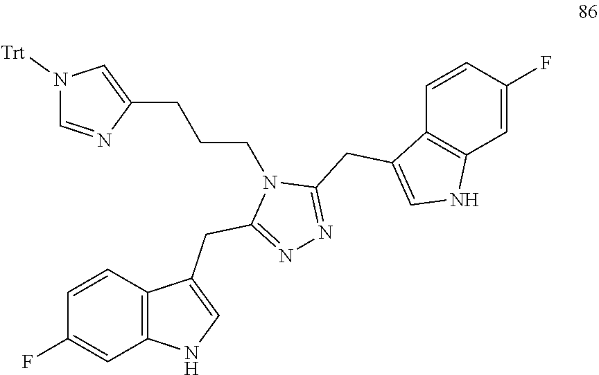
C12=C(C=CC(F)=C1)C(CC1=NN=C(CC3=CNC4=C3C=CC(F)=C4)N1CCCC1=CN([Trt])C=N1)=CN2
